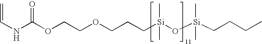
C(NC(OCCOCCC[Si](O[Si](CCCC)(C)C)(C)C)=O)=C
